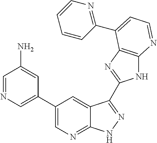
C1=NC=C(C2=CN=C3C(=C2)C(C2=NC4=C(N2)N=CC=C4C2=NC=CC=C2)=NN3)C=C1N
